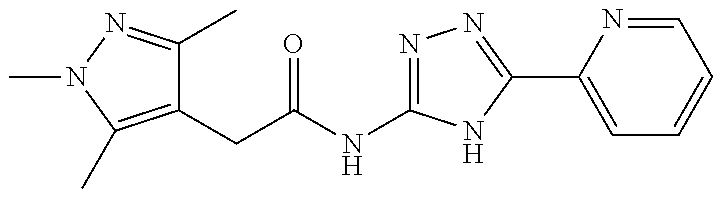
C1(CC(NC2=NN=C(C3=CC=CC=N3)N2)=O)=C(C)N(C)N=C1C
